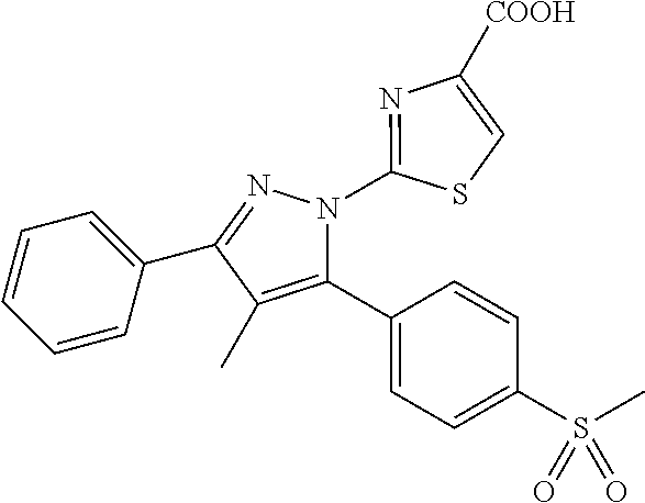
C1=CC=C(C2=NN(C3=NC([COOH])=CS3)C(C3=CC=C(S(C)(=O)=O)C=C3)=C2C)C=C1
